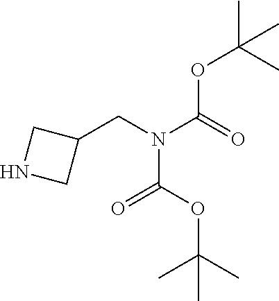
C1(CN(C(=O)OC(C)(C)C)C(OC(C)(C)C)=O)CNC1
